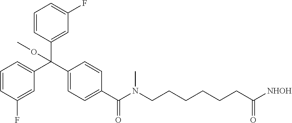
C1=CC=C(C(C2=CC=C(C(N(CCCCCCC([NHOH])=O)C)=O)C=C2)(C2=CC(F)=CC=C2)OC)C=C1F
